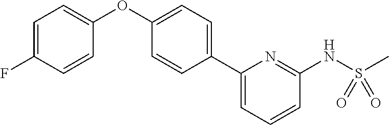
C1=C(F)C=CC(OC2=CC=C(C3=CC=CC(NS(=O)(=O)C)=N3)C=C2)=C1
